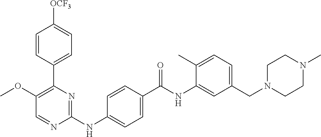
C1(C2=C(OC)C=NC(NC3=CC=C(C(NC4=CC(CN5CCN(C)CC5)=CC=C4C)=O)C=C3)=N2)=CC=C([OCF3])C=C1
